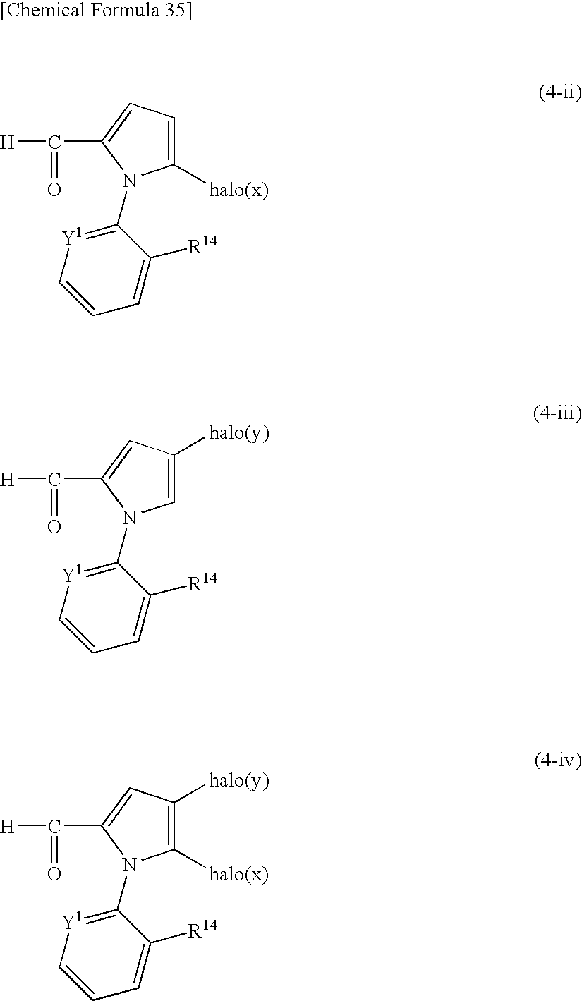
C1([halo(x)])=CC=C(C([H])=O)N1C1=[Y1]C=CC=C1[R14].C1=C([halo(y)])C=C(C([H])=O)N1C1=[Y1]C=CC=C1[R14].C1([halo(x)])=C([halo(y)])C=C(C([H])=O)N1C1=[Y1]C=CC=C1[R14]
